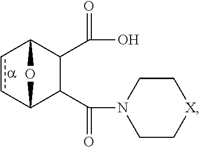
c1cC2C(C(=O)N3CC[X]CC3)C(C(O)=O)C1O2
